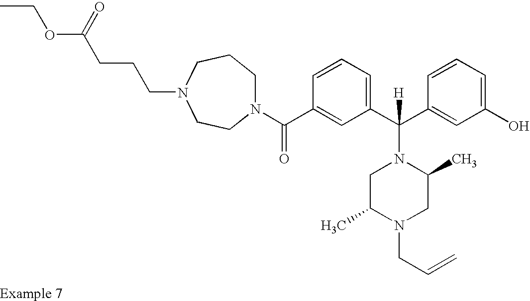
N1(C(C2=CC(C(C3=CC(O)=CC=C3)([H])N3CC(C)N(CC=C)CC3C)=CC=C2)=O)CCCN(CCCC(OCC)=O)CC1
